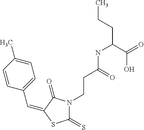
C(C1=CC=C(C)C=C1)=C1C(=O)N(CCC(NC(CCC)C(=O)O)=O)C(=S)S1
